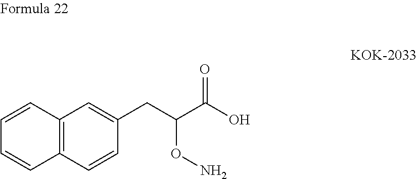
C1=CC2=C(C=C1)C=CC(CC(ON)C(O)=O)=C2
